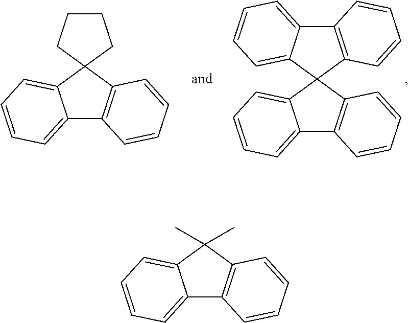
C12=CC=CC=C1C1(C3=C2C=CC=C3)CCCC1.C12=CC=CC=C1C1(C3=C2C=CC=C3)C2=C(C3=CC=CC=C13)C=CC=C2.C12=CC=CC=C1C(C)(C)C1=C2C=CC=C1
